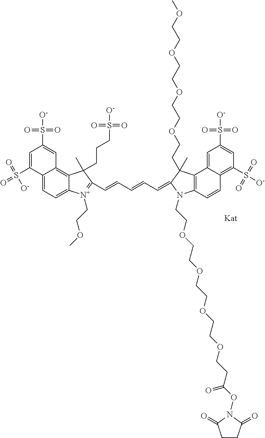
[Kat].C12=CC=C3C(=C1C=C(S(=O)(=O)[O-])C=C2S(=O)(=O)[O-])C(C)(CCCS(=O)(=O)[O-])C(C=CC=CC=C1C(C)(CCOCCOCCOCCOC)C2=C(C=CC4=C(S([O-])(=O)=O)C=C(S(=O)(=O)[O-])C=C42)N1CCOCCOCCOCCOCCC(ON1C(=O)CCC1=O)=O)=[N+]3CCOC
